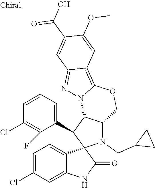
C1=C(Cl)C=C2C(=C1)C1(C(=O)N2)N(CC2CC2)C2C(C1C1=CC=CC(Cl)=C1F)N1C(=C3C(=N1)C=C(C(O)=O)C(OC)=C3)OC2
